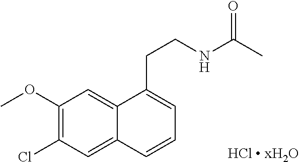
C1(OC)=C(Cl)C=C2C(=C1)C(CCNC(C)=O)=CC=C2.[HCl  xH2O]
